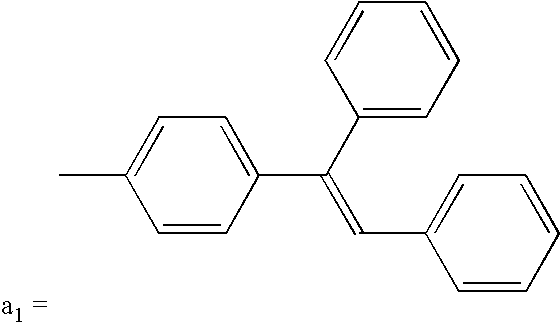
CC1=CC=C(C(=CC2=CC=CC=C2)C2=CC=CC=C2)C=C1
